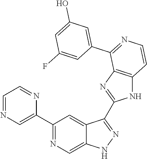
C1(C2=CN=CC=N2)=NC=C2C(=C1)C(C1=NC3=C(N1)C=CN=C3C1=CC(O)=CC(F)=C1)=NN2
